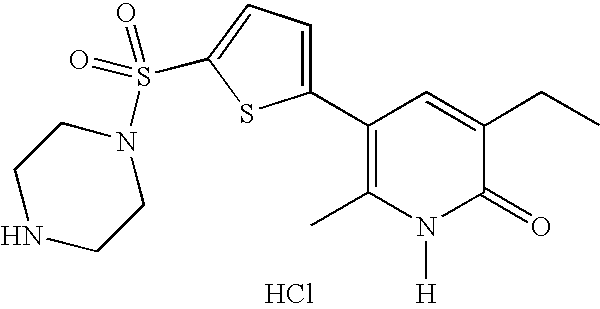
Cl.C1(C2=C(C)N([H])C(=O)C(CC)=C2)=CC=C(S(N2CCNCC2)(=O)=O)S1
